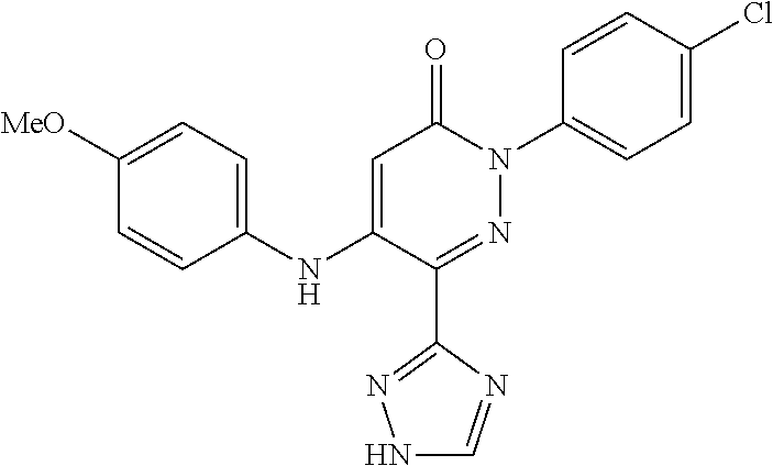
C1([MeO])=CC=C(NC2=CC(=O)N(C3=CC=C(Cl)C=C3)N=C2C2=NNC=N2)C=C1
